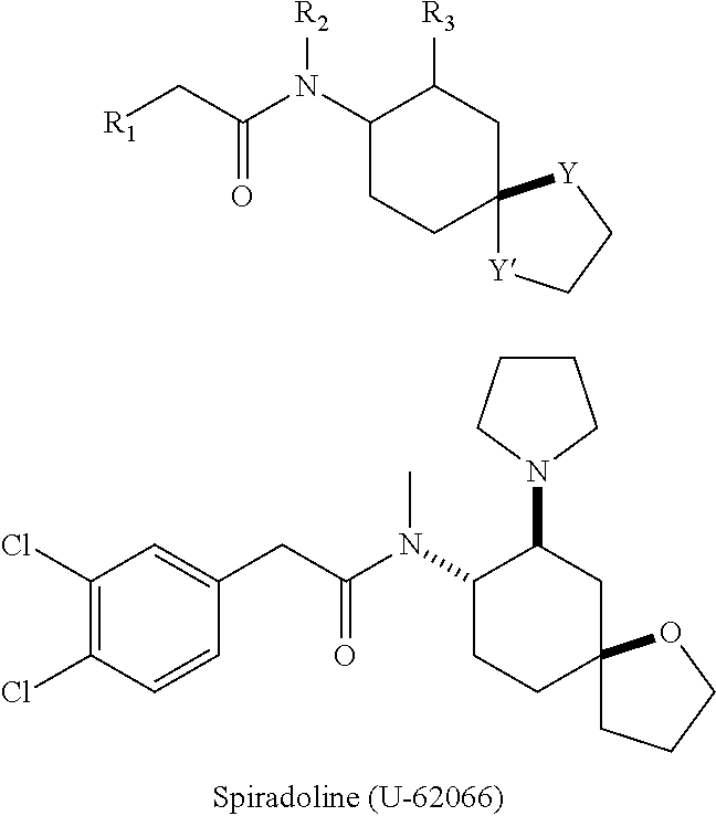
C1(Cl)=C(Cl)C=CC(CC(N(C2CCC3(CC2N2CCCC2)CCCO3)C)=O)=C1.C1(N([R2])C(=O)C[R1])CCC2(CC1[R3])[Y]CC[Y]2
